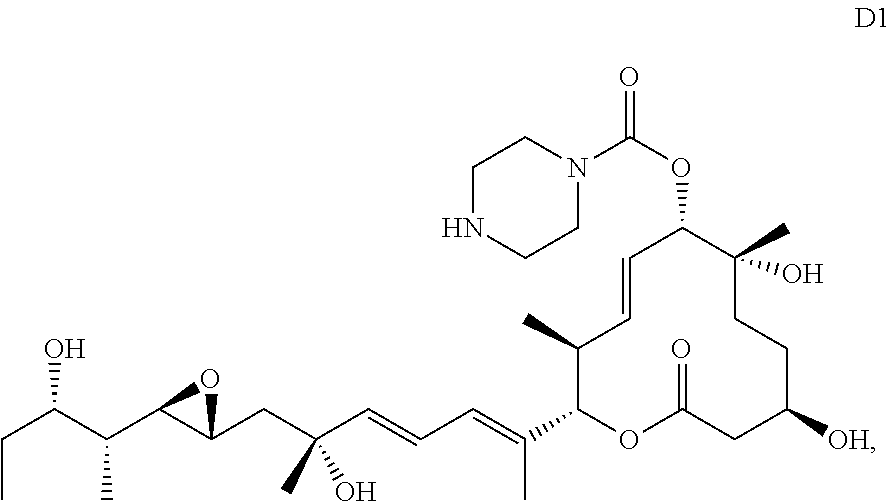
C1(C)C(C(=CC=CC(CC2C(C(C(CC)O)C)O2)(C)O)C)OC(=O)CC([OH])CCC(C)(O)C(OC(=O)N2CCNCC2)C=C1
